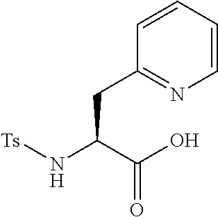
C1=CC=CC(CC(N[Ts])C(O)=O)=N1
